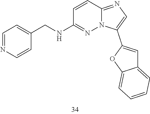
N12C(=NC=C1C1=CC3=CC=CC=C3O1)C=CC(NCC1=CC=NC=C1)=N2
